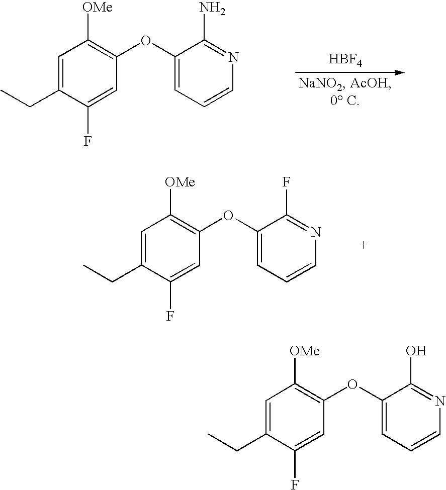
[HBF4].C1=C(CC)C(F)=CC(OC2=CC=CN=C2N)=C1[OMe].C1=C(CC)C(F)=CC(OC2=CC=CN=C2F)=C1[OMe].C1=C(CC)C(F)=CC(OC2=CC=CN=C2O)=C1[OMe]
